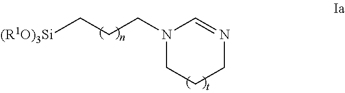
N1(CCC[(R1O)3Si])CCCN=C1
